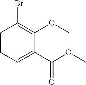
C1=CC=C(C(OC)=O)C(OC)=C1Br
